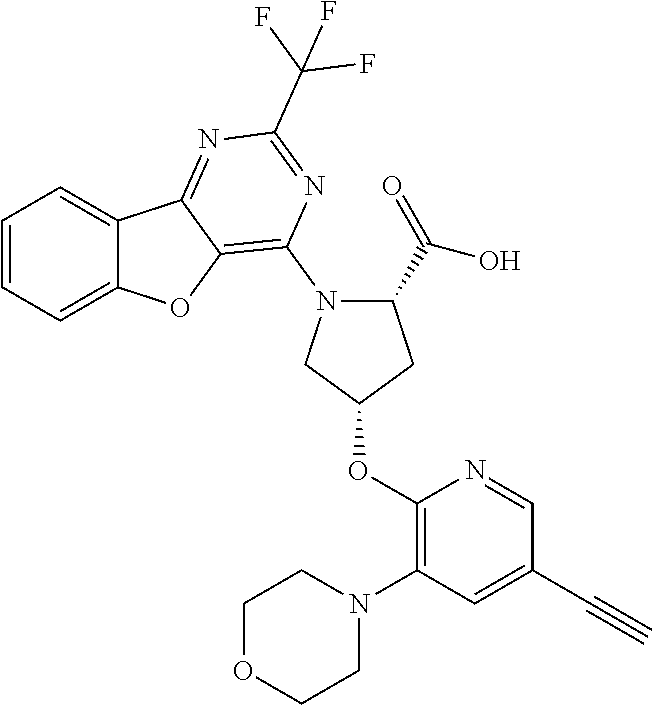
C1=CC=C2C(=C1)C1=NC(C(F)(F)F)=NC(N3C(C(O)=O)CC(OC4=C(N5CCOCC5)C=C(C#C)C=N4)C3)=C1O2
